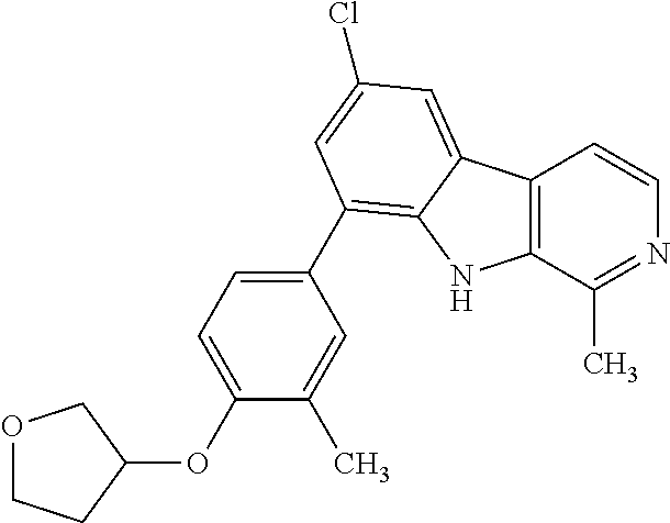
C12=C(C(C)=NC=C1)NC1=C(C3=CC=C(OC4COCC4)C(C)=C3)C=C(Cl)C=C21
